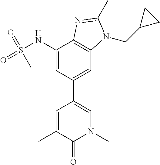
C1(NS(=O)(=O)C)=CC(C2=CN(C)C(=O)C(C)=C2)=CC2=C1N=C(C)N2CC1CC1
